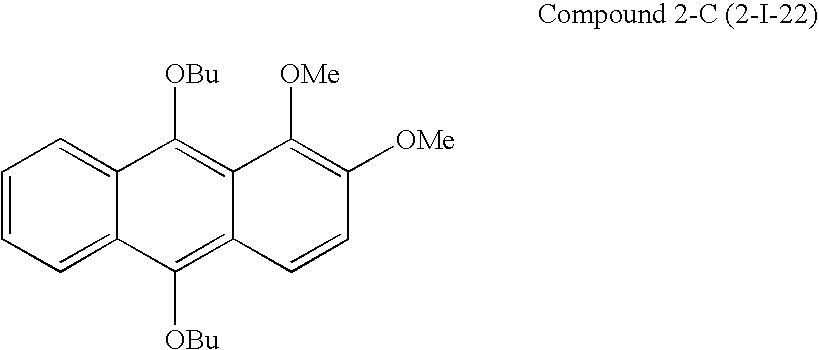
C1=CC=C2C(=C1)C([OBu])=C1C(=C2[OBu])C=CC([OMe])=C1[OMe]
